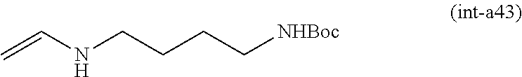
C=CNCCCC[NHBoc]
